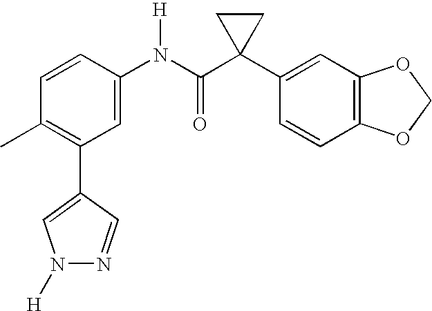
C1(N(C(C2(C3=CC4=C(C=C3)OCO4)CC2)=O)[H])=CC(C2=CN([H])N=C2)=C(C)C=C1
